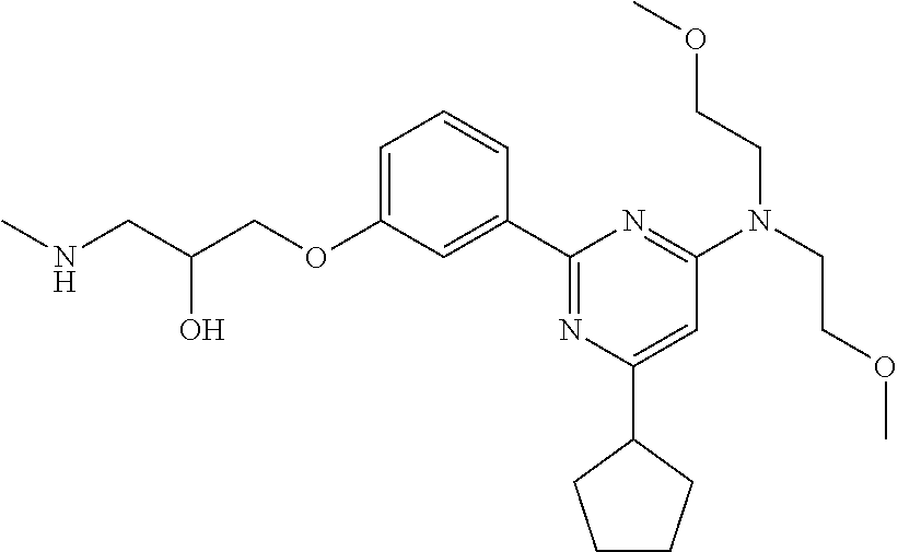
C1=C(OCC(CNC)O)C=C(C2=NC(C3CCCC3)=CC(N(CCOC)CCOC)=N2)C=C1
